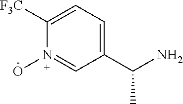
C1([F3C])=CC=C(C(N)C)C=N1O
